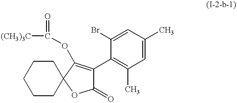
C1CC2(CCC1)OC(=O)C(C1=C(C)C=C(C)C=C1Br)=C2OC(=O)[(CH3)3C]
